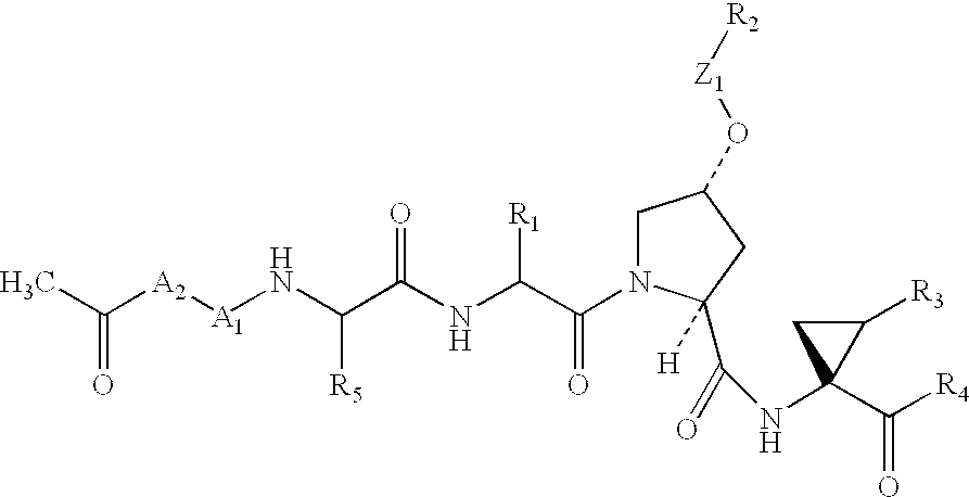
CC([A2][A1]NC(C(NC(C(N1CC(O[Z1][R2])CC1(C(=O)NC1(C([R4])=O)C([R3])C1)[H])=O)[R1])=O)[R5])=O
